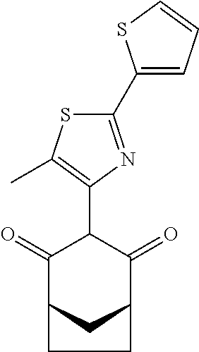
C1(=O)C2CC(C(=O)C1C1=C(C)SC(C3=CC=CS3)=N1)CC2
